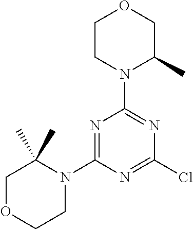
C1CN(C2=NC(Cl)=NC(N3C(C)(C)COCC3)=N2)C(C)CO1
